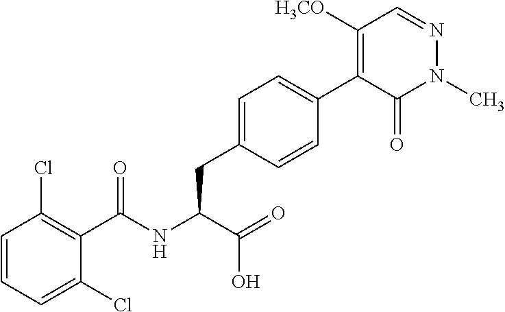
C1(C(NC(C(=O)O)CC2=CC=C(C3=C([H3CO])C=NN(C)C3=O)C=C2)=O)=C(Cl)C=CC=C1Cl
